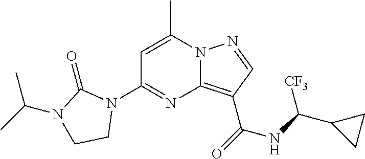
C1=C(C)N2C(=C(C(=O)NC(C3CC3)[CF3])C=N2)N=C1N1C(=O)N(C(C)C)CC1
